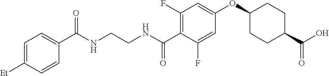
C(NCCNC(C1=C(F)C=C(OC2CCC(C(=O)O)CC2)C=C1F)=O)(=O)C1=CC=C([Et])C=C1
